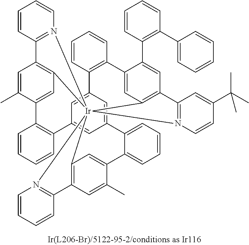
C1=CC2=C(C=C1)C1=CC3=C(C=C1C1=C(C4=CC=CC=C4)C=CC=C1)C1=N(C=CC(C(C)(C)C)=C1)[Ir]3145C3=C(C=C(C)C(=C3)C3=CC=CC=C3C3=CC2=CC(=C3)C2=C(C=CC=C2)C2=CC1=C(C=C2C)C1=N4C=CC=C1)C1=N5C=CC=C1
